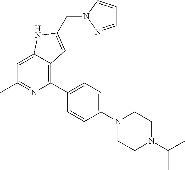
C1=C2C(=C(C3=CC=C(N4CCN(C(C)C)CC4)C=C3)N=C1C)C=C(CN1N=CC=C1)N2
